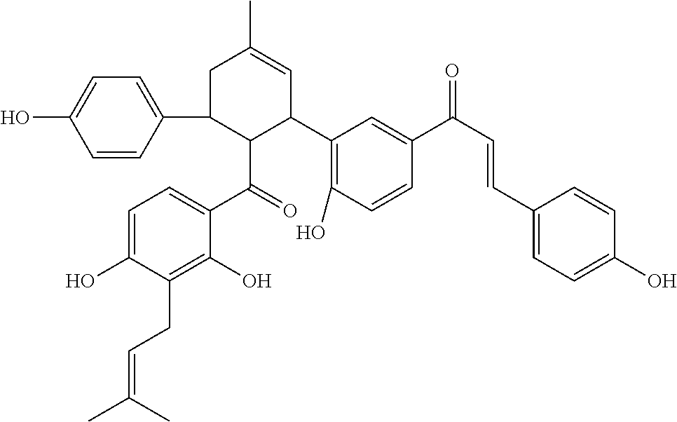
OC1=CC=C(C2C(C(=O)C3=CC=C(O)C(CC=C(C)C)=C3O)C(C3=C(O)C=CC(C(C=CC4=CC=C(O)C=C4)=O)=C3)C=C(C)C2)C=C1
